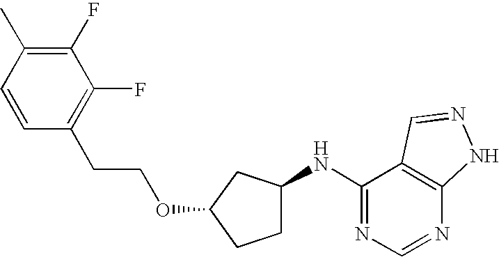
C1=CC(C)=C(F)C(F)=C1CCOC1CCC(NC2=NC=NC3=C2C=NN3)C1
